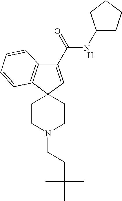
C12(CCN(CCC(C)(C)C)CC1)C=C(C(=O)NC1CCCC1)C1=C2C=CC=C1.[H]
